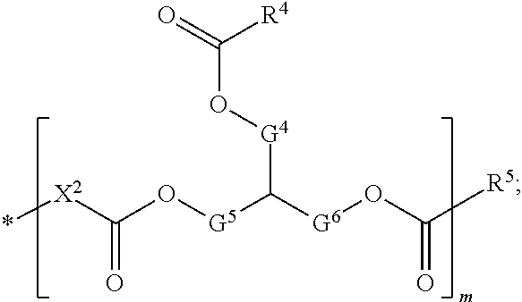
[X2](C(O[G5]C([G6]OC([R5])=O)[G4]OC(=O)[R4])=O)*
